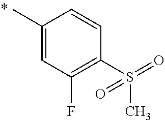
C1(C)=CC(F)=C(S(=O)(C)=O)C=C1
